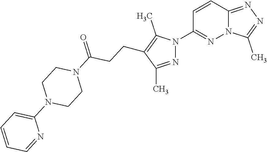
C12=NN=C(C)N1N=C(N1N=C(C)C(CCC(N3CCN(C4=CC=CC=N4)CC3)=O)=C1C)C=C2
